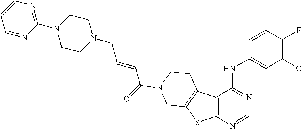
N1(CC=CC(=O)N2CCC3=C(SC4=C3C(NC3=CC(Cl)=C(F)C=C3)=NC=N4)C2)CCN(C2=NC=CC=N2)CC1
